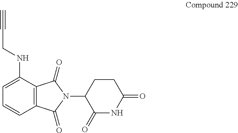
C12=C(C(NCC#C)=CC=C1)C(=O)N(C1CCC(=O)NC1=O)C2=O
